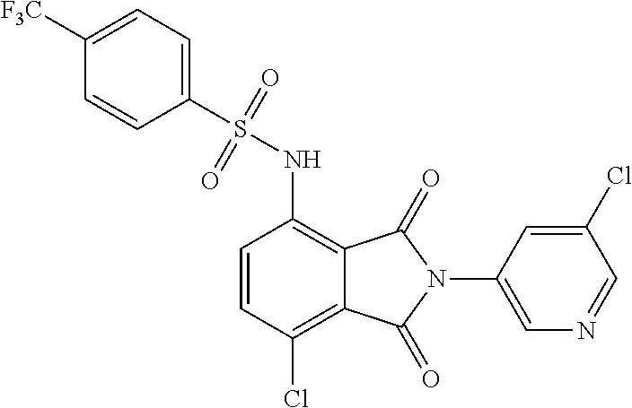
C1([F3C])=CC=C(S(=O)(=O)NC2=C3C(=C(Cl)C=C2)C(=O)N(C2=CN=CC(Cl)=C2)C3=O)C=C1
